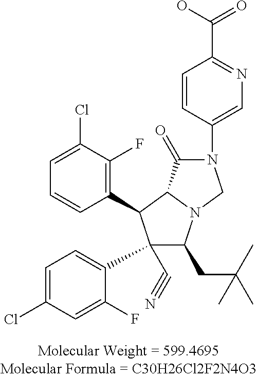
C1=C(Cl)C(F)=C(C2C(C3=CC=C(Cl)C=C3F)(C#N)C(CC(C)(C)C)N3C2C(=O)N(C2=CN=C(C(=O)O)C=C2)C3)C=C1
